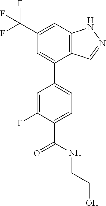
C12=C(C=C(C(F)(F)F)C=C1C1=CC=C(C(=O)NCCO)C(F)=C1)NN=C2
